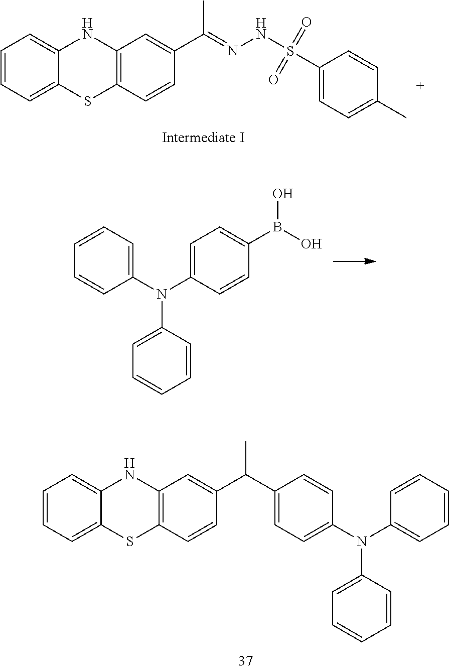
C1=CC=C2C(=C1)NC1=C(S2)C=CC(C(=NNS(C2=CC=C(C)C=C2)(=O)=O)C)=C1.C1=C(N(C2=CC=CC=C2)C2=CC=CC=C2)C=CC(B(O)O)=C1.C1=CC=C2C(=C1)NC1=C(S2)C=CC(C(C)C2=CC=C(N(C3=CC=CC=C3)C3=CC=CC=C3)C=C2)=C1
